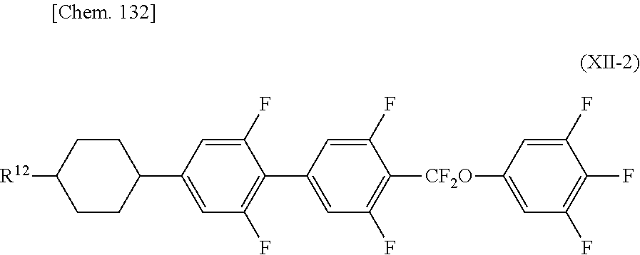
C1=C(F)C(C2=CC(F)=C([CF2O]C3=CC(F)=C(F)C(F)=C3)C(F)=C2)=C(F)C=C1C1CCC([R12])CC1
